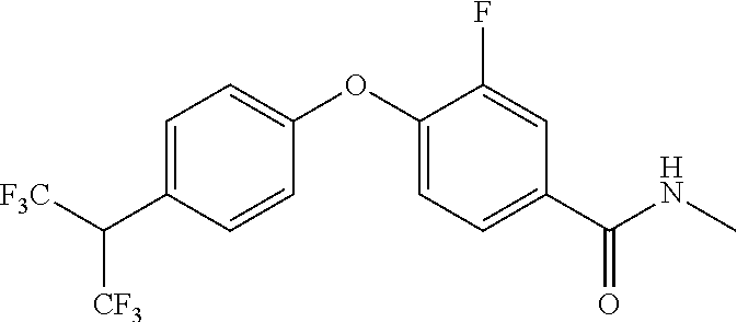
C1=C(C([F3C])[CF3])C=CC(OC2=CC=C(C(NC)=O)C=C2F)=C1
